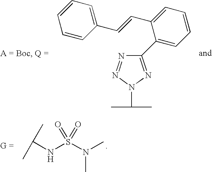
N1=NN(C(C)C)N=C1C1=CC=CC=C1C=CC1=CC=CC=C1.C(NS(N(C)C)(=O)=O)(C)C
